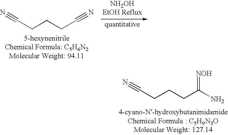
C(CC#N)CC#N.C(CC(N)=[NOH])CC#N
